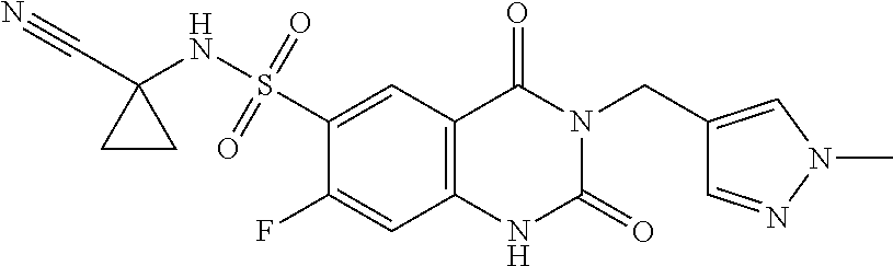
C1(F)=CC2=C(C=C1S(NC1(C#N)CC1)(=O)=O)C(=O)N(CC1=CN(C)N=C1)C(=O)N2
